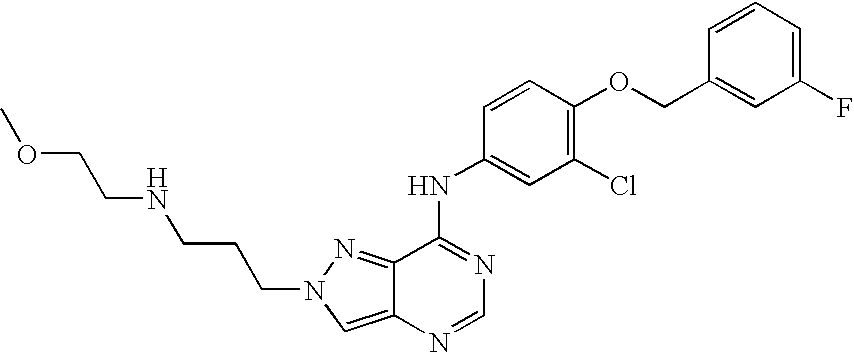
C12=CN(CCCNCCOC)N=C1C(NC1=CC(Cl)=C(OCC3=CC(F)=CC=C3)C=C1)=NC=N2
